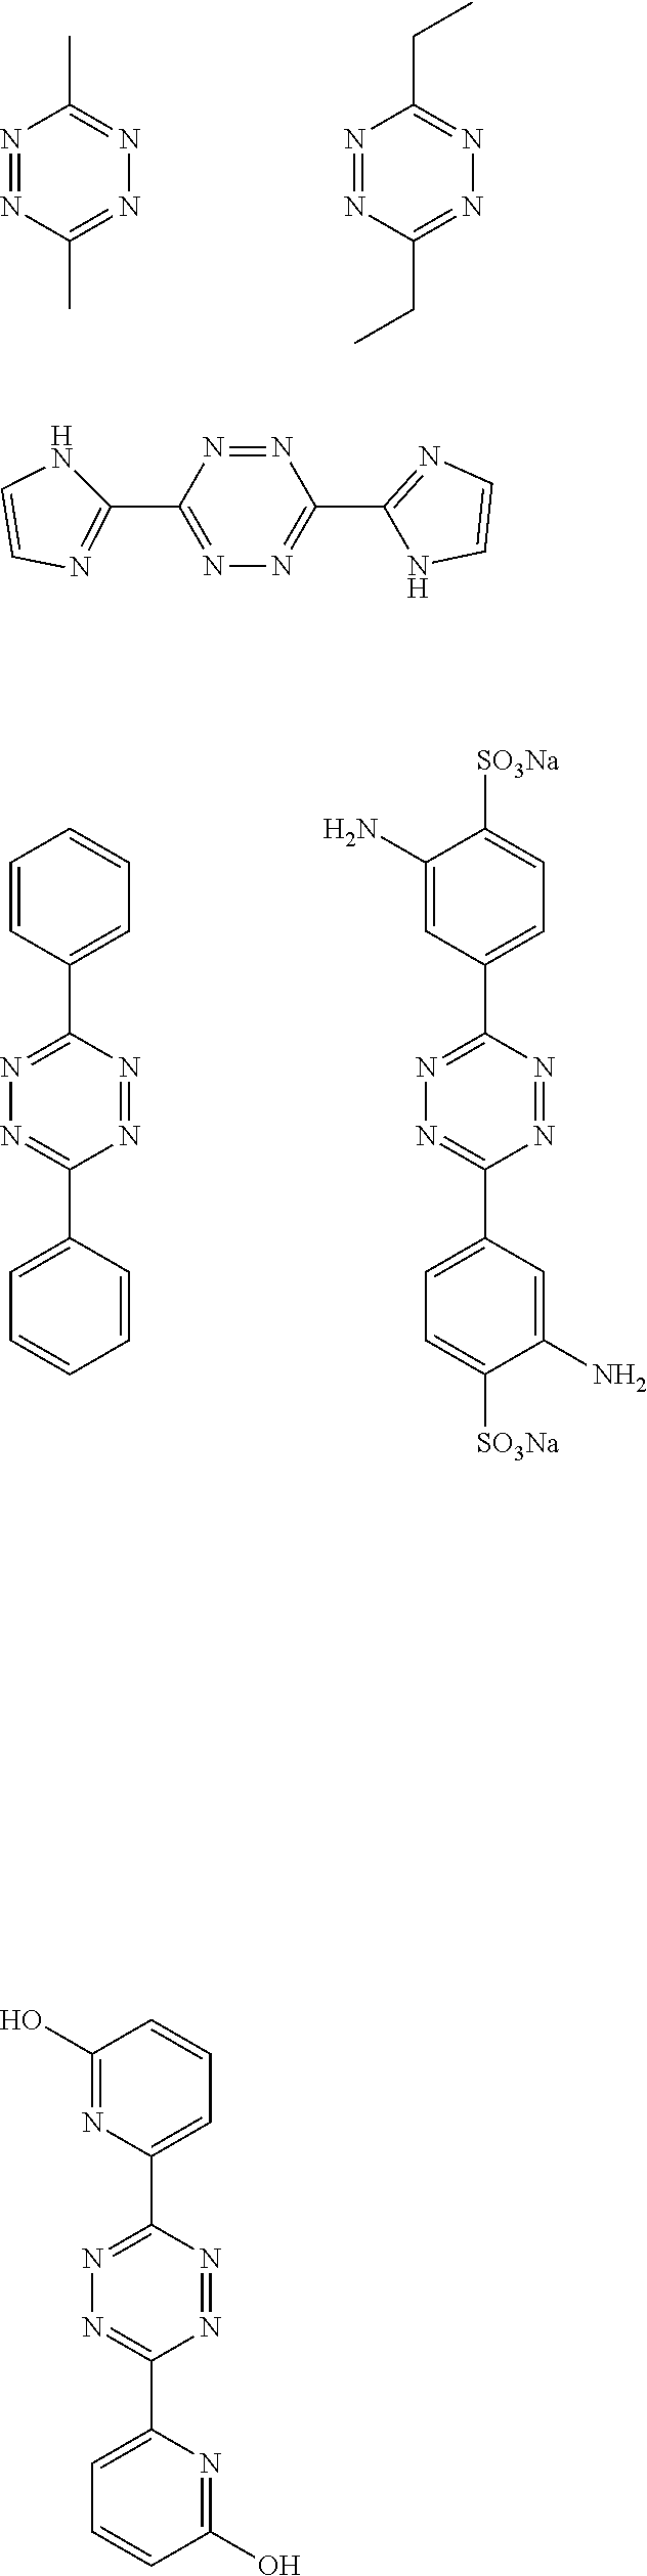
N1=NC(C)=NN=C1C.N1=NC(CC)=NN=C1CC.C1=CC=CC(C2=NN=C(C3=CC=CC=C3)N=N2)=C1.C1=C([SO3Na])C(N)=CC(C2=NN=C(C3=CC=C([SO3Na])C(N)=C3)N=N2)=C1.N1=C(C2=NC=CN2)N=NC(C2=NC=CN2)=N1.C1=CC(O)=NC(C2=NN=C(C3=CC=CC(O)=N3)N=N2)=C1
